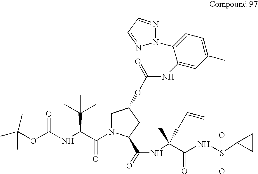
CC(OC(NC(C(N1CC(OC(NC2=CC(C)=CC=C2N2N=CC=N2)=O)CC1C(=O)NC1(C(=O)NS(=O)(C2CC2)=O)C(C=C)C1)=O)C(C)(C)C)=O)(C)C
